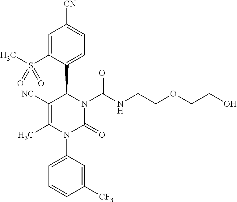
C1=C(S(C)(=O)=O)C(C2C([NC])=C(C)N(C3=CC=CC([CF3])=C3)C(=O)N2C(NCCOCCO)=O)=CC=C1[CN]
